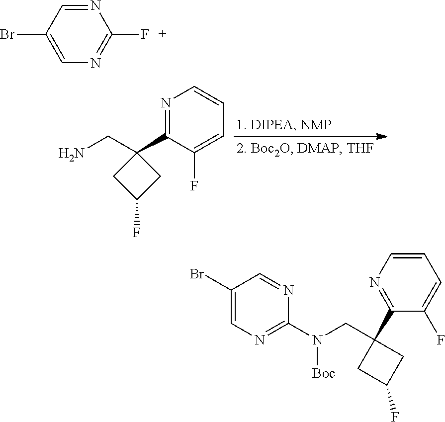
N1=C(C2(CN)CC(F)C2)C(F)=CC=C1.C1=C(Br)C=NC(F)=N1.C1(Br)=CN=C(N(CC2(C3=NC=CC=C3F)CC(F)C2)[Boc])N=C1
